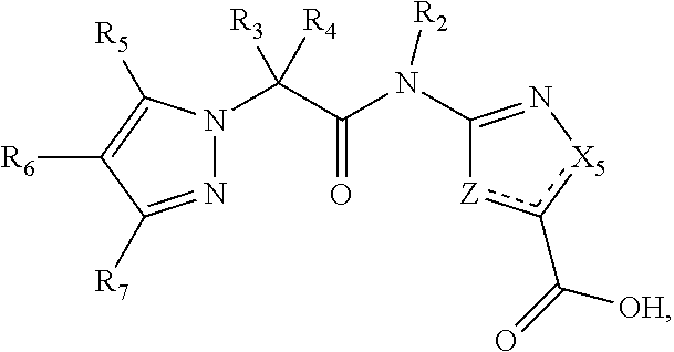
N1=C([R7])C([R6])=C([R5])N1C(C(N([R2])C1=N[X5]c(C([OH])=O)[Z]1)=O)([R3])[R4]
